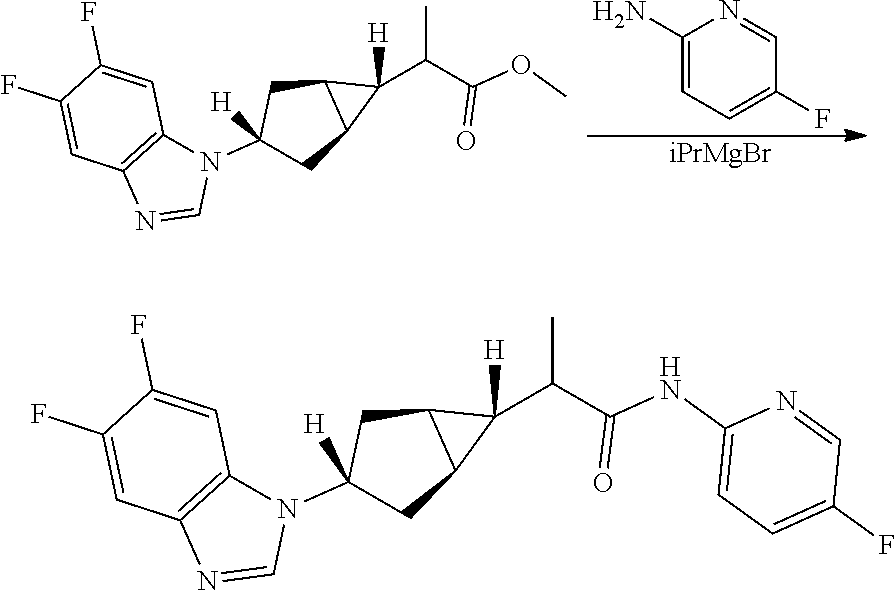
C1(N)=CC=C(F)C=N1.[iPrMgBr].C1C2C(CC1(N1C3=C(N=C1)C=C(F)C(F)=C3)[H])C2(C(C(OC)=O)C)[H].C1(N2C3=C(N=C2)C=C(F)C(F)=C3)([H])CC2C(C1)C2(C(C(NC1=CC=C(F)C=N1)=O)C)[H]
